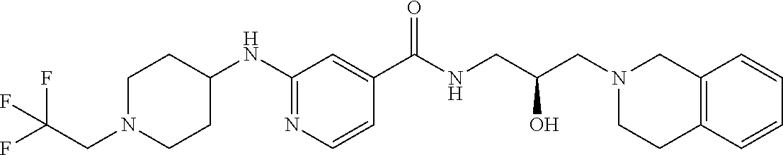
C1(NC2CCN(CC(F)(F)F)CC2)=NC=CC(C(NCC(CN2CCC3=C(C2)C=CC=C3)O)=O)=C1
